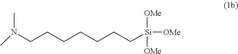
N(CCCCCCC[Si]([OMe])([OMe])[OMe])(C)C
